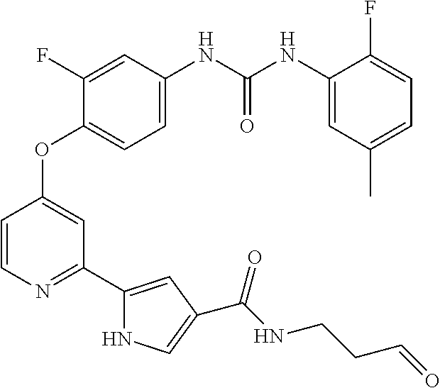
O(C1=CC(C2=CC(C(=O)NCCC=O)=CN2)=NC=C1)C1=CC=C(NC(NC2=CC(C)=CC=C2F)=O)C=C1F
